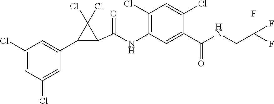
C1(Cl)=CC(Cl)=CC(C2C(C(=O)NC3=C(Cl)C=C(Cl)C(C(=O)NCC(F)(F)F)=C3)C2(Cl)Cl)=C1
